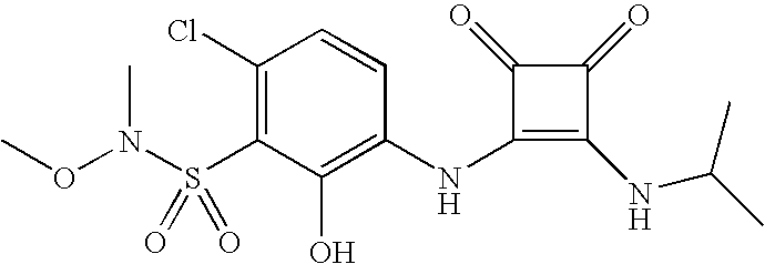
C1(Cl)=C(S(N(OC)C)(=O)=O)C(O)=C(NC2=C(NC(C)C)C(=O)C2=O)C=C1
